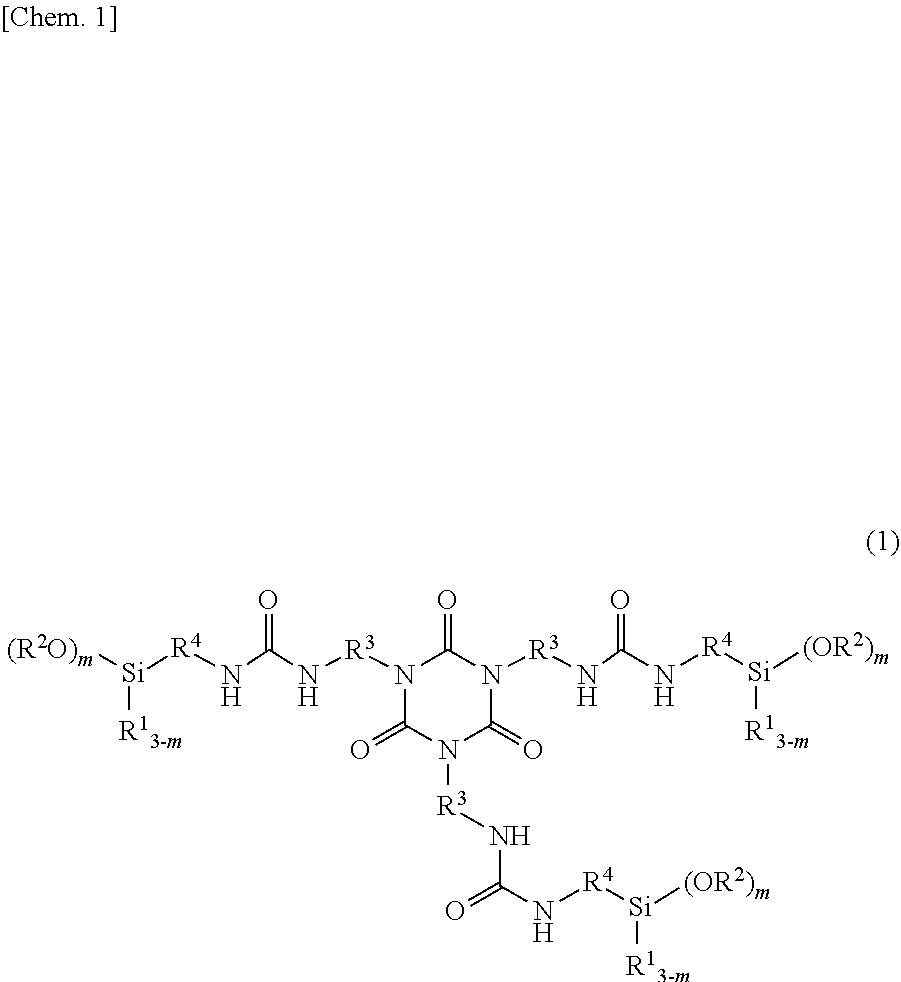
[(R2O)m][Si]([R13-m])[R4]NC(N[R3]N1C(=O)N([R3]NC(N[R4][Si]([R13-m])[(OR2)m])=O)C(=O)N([R3]NC(N[R4][Si]([R13-m])[(OR2)m])=O)C1=O)=O
